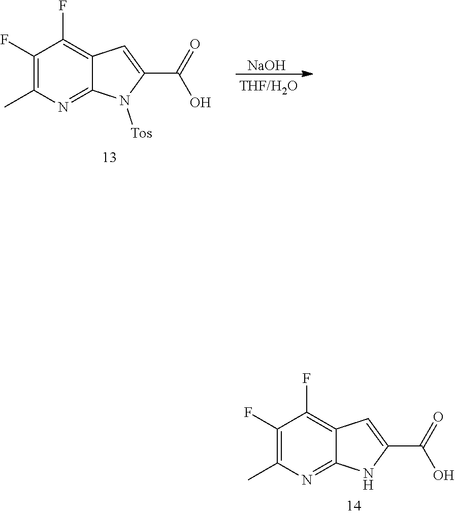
C1(F)=C(C)N=C2C(=C1F)C=C(C(=O)O)N2.C1(F)=C(C)N=C2C(=C1F)C=C(C(O)=O)N2[Tos].[NaOH]
